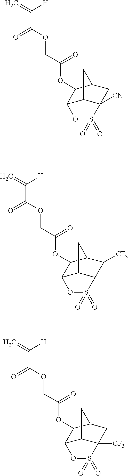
C=C([H])C(OCC(=O)OC1C2C3C([CN])(CC1C3)S(=O)(=O)O2)=O.C=C([H])C(OCC(=O)OC1C2C3C(C([CF3])C1C3)S(=O)(=O)O2)=O.C=C([H])C(OCC(=O)OC1C2C3C([CF3])(CC1C3)S(=O)(=O)O2)=O
